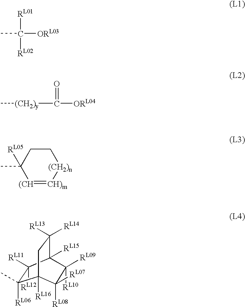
CC([RL01])([ORL03])[RL02].[(CH2)y](C(=O)[ORL04])C.C1(C)([RL05])[(CH]=[CH)m][(CH2)n]CC1.C1([RL12])([RL11])C(C)([RL06])C2([RL16])CC([RL13])([RL14])C1([RL15])C([RL10])([RL09])C2([RL08])[RL07]
